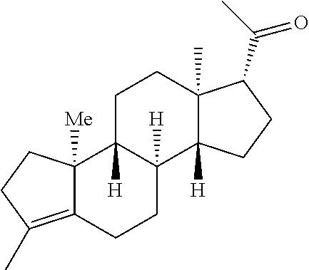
C12=C(C)CCC1([Me])C1([H])C([H])(CC2)C2([H])C(C)(CC1)C(C(=O)C)CC2
